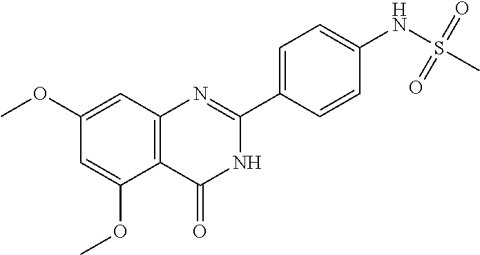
C1(OC)=CC2=C(C(OC)=C1)C(=O)NC(C1=CC=C(NS(C)(=O)=O)C=C1)=N2
